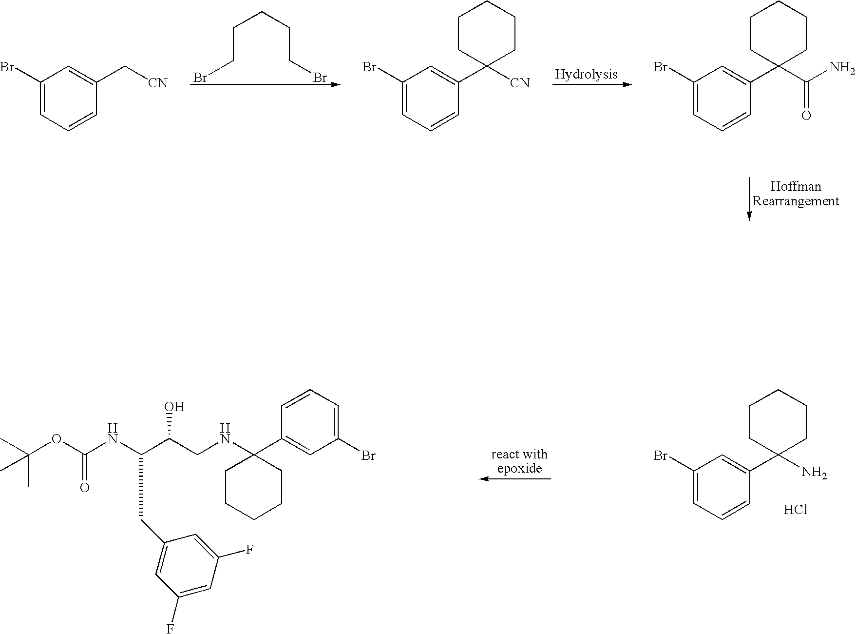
[CN]CC1=CC(Br)=CC=C1.[CN]C1(C2=CC(Br)=CC=C2)CCCCC1.C(C1(C2=CC(Br)=CC=C2)CCCCC1)(N)=O.C(CCCCBr)Br.NC1(C2=CC(Br)=CC=C2)CCCCC1.Cl.N(C(C(CNC1(C2=CC(Br)=CC=C2)CCCCC1)O)CC1=CC(F)=CC(F)=C1)C(OC(C)(C)C)=O
